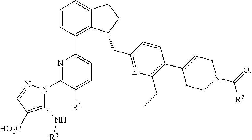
C1=CC(C2=CC=C([R1])C(N3C(N[R5])=C([HO2C])C=N3)=N2)=C2C(=C1)CCC2CC1=[Z]C(CC)=C(c2cCN(C(=O)[R2])CC2)C=C1
